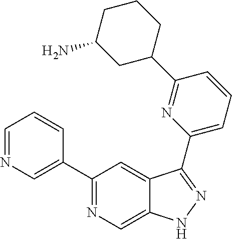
C1(C2=CN=CC=C2)=NC=C2C(=C1)C(C1=CC=CC(C3CCCC(N)C3)=N1)=NN2
